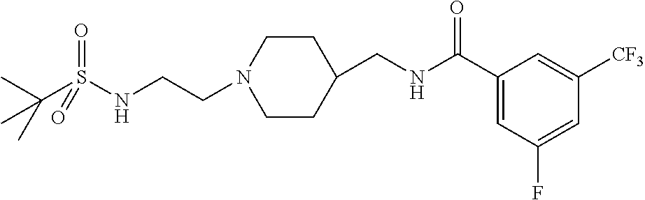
C1(CNC(C2=CC(F)=CC([CF3])=C2)=O)CCN(CCNS(C(C)(C)C)(=O)=O)CC1
